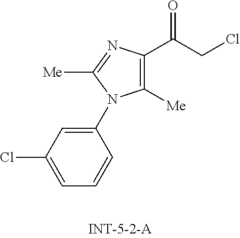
C1=C(Cl)C=C(N2C([Me])=C(C(CCl)=O)N=C2[Me])C=C1
